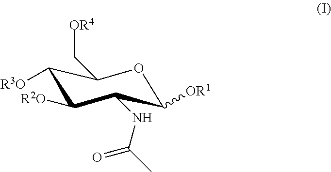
C1([R3O])C([R2O])C(NC(C)=O)C([OR1])OC1C[OR4]
